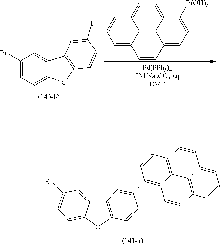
C1(Br)=CC=C2C(=C1)C1=C(O2)C=CC(I)=C1.C1=C2C3C4C(=C1)C([B(OH)2])=CC=C4C=CC3=CC=C2.C12=C(OC3=CC=C(Br)C=C13)C=CC(C1=C3C4=C(C=C1)C=CC1=CC=CC(=C41)C=C3)=C2
